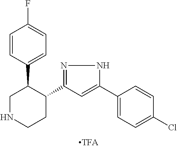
C1=CC(C2CNCCC2C2=NNC(C3=CC=C(Cl)C=C3)=C2)=CC=C1F
